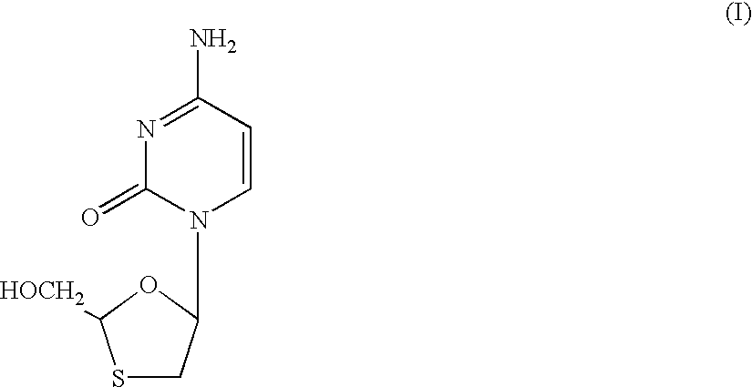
N1=C(N)C=CN(C2CSC([HOCH2])O2)C1=O
